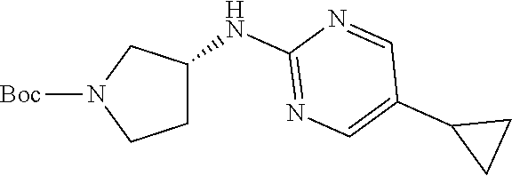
[Boc]N1CCC(NC2=NC=C(C3CC3)C=N2)C1
